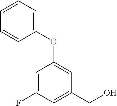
C1=CC=CC(OC2=CC(CO)=CC(F)=C2)=C1
